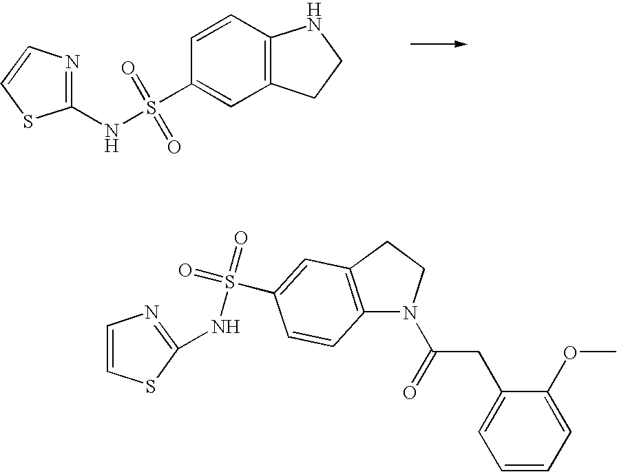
C1=CC(S(=O)(=O)NC2=NC=CS2)=CC2=C1NCC2.C1=C(OC)C(CC(=O)N2C3=C(CC2)C=C(S(=O)(=O)NC2=NC=CS2)C=C3)=CC=C1
